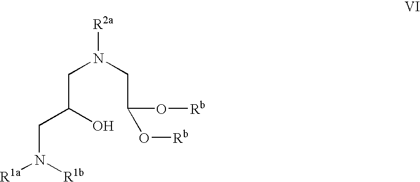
[R2a]N(CC(O[Rb])O[Rb])CC(CN([R1a])[R1b])O
